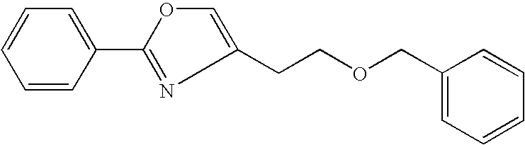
C1=CC(C2=NC(CCOCC3=CC=CC=C3)=CO2)=CC=C1
